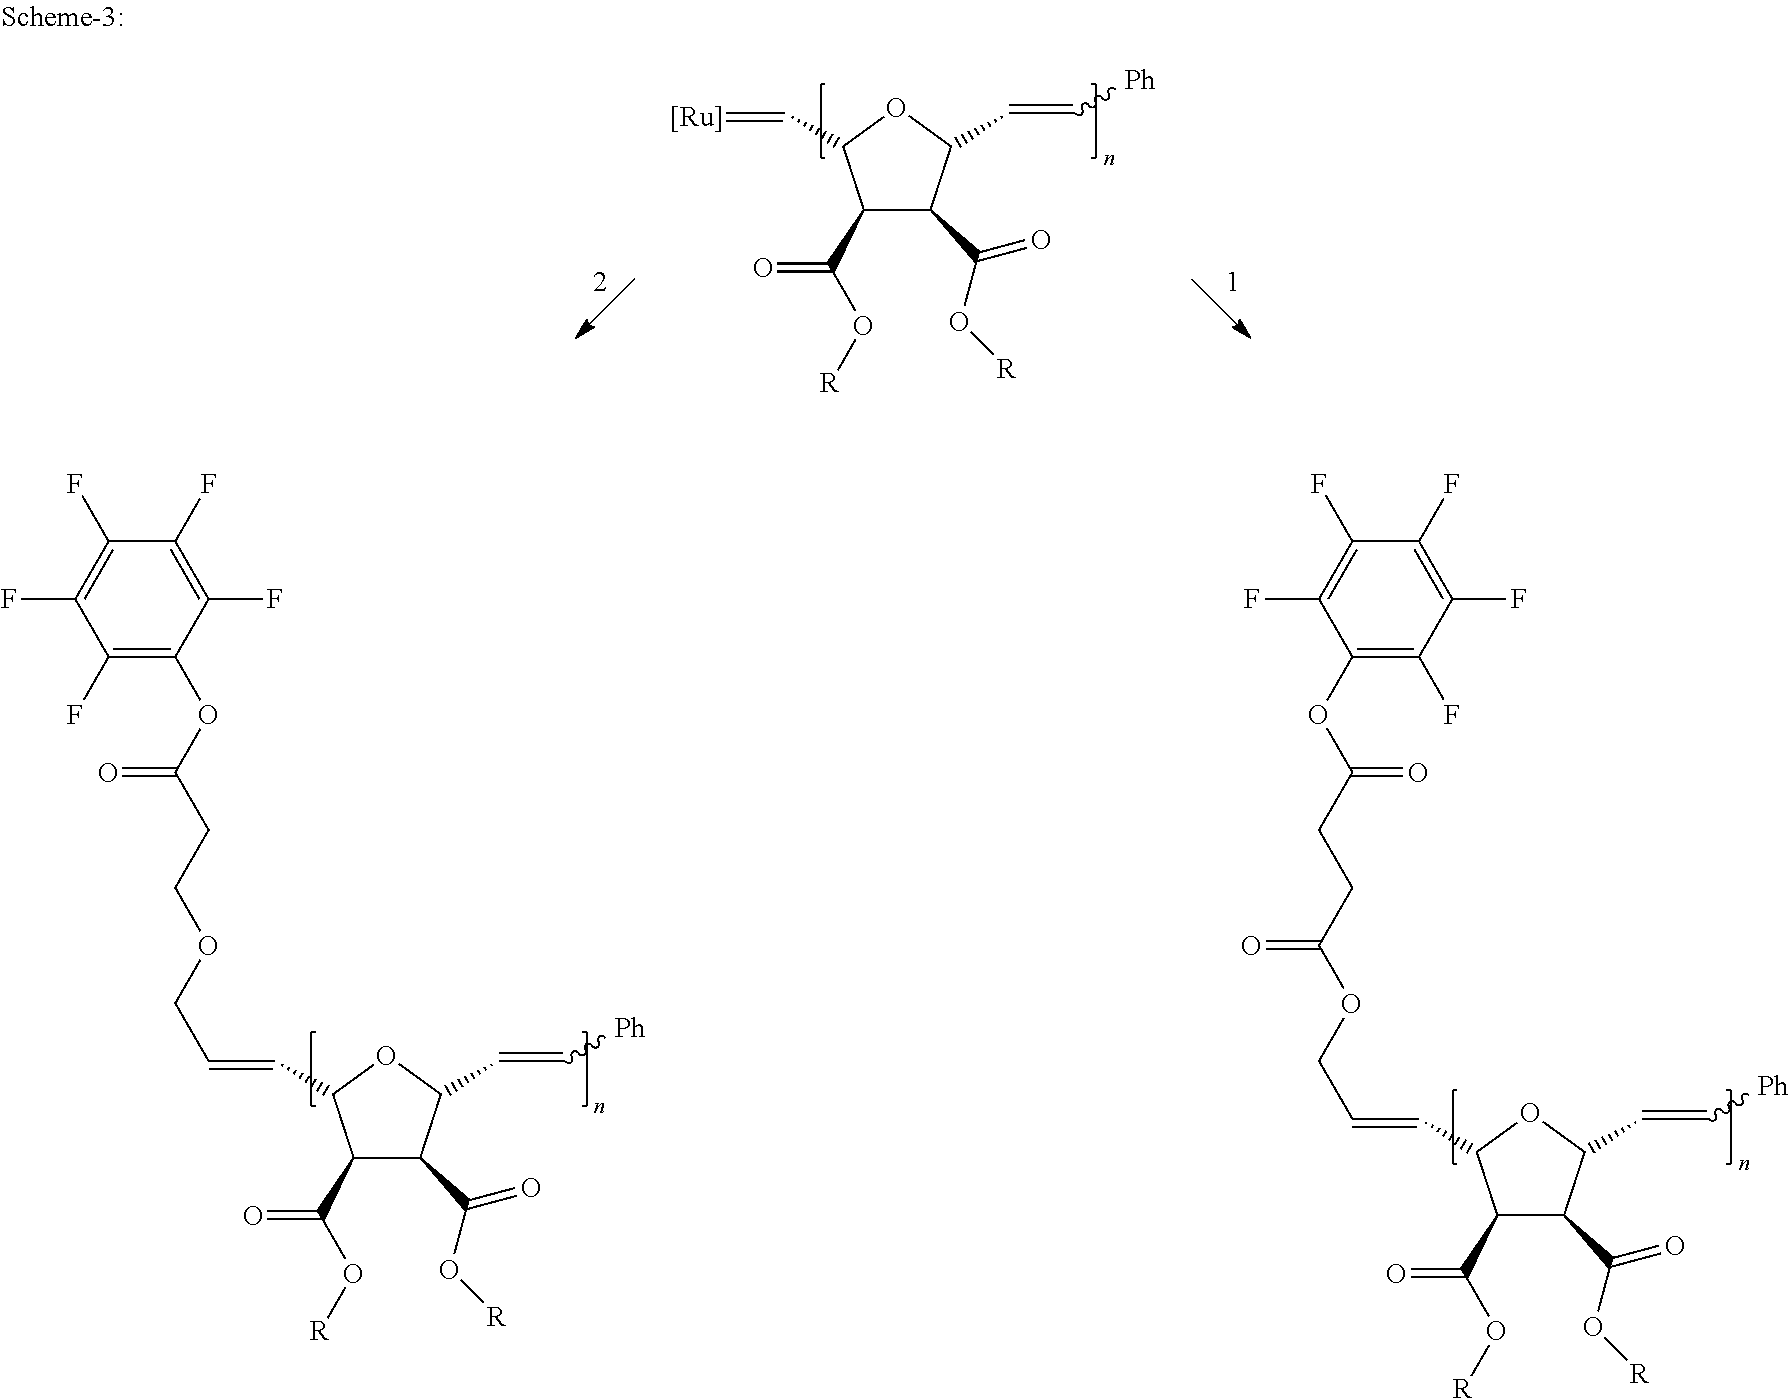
C1(C(O[R])=O)C(C(O[R])=O)C(C=C[Ph])OC1C=CCOCCC(OC1=C(F)C(F)=C(F)C(F)=C1F)=O.C1(C(O[R])=O)C(C(O[R])=O)C(C=C[Ph])OC1C=CCOC(CCC(OC1=C(F)C(F)=C(F)C(F)=C1F)=O)=O.C1(C(O[R])=O)C(C(O[R])=O)C(C=C[Ph])OC1C=[Ru]
